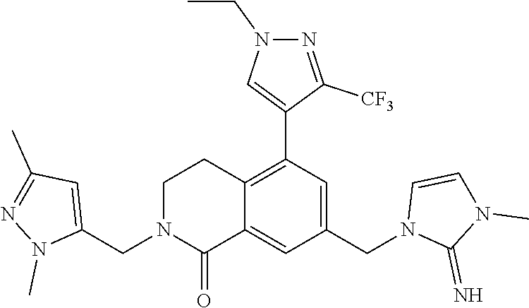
N1(CC2=CC(C)=NN2C)C(=O)C2=CC(CN3C(=N)N(C)C=C3)=CC(C3=CN(CC)N=C3[CF3])=C2CC1
